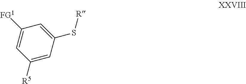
C1=C(S[R])C=C([R5])C=C1[FG1]
